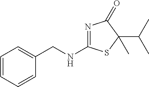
C1=CC=CC(CNC2=NC(=O)C(C(C)C)(C)S2)=C1
